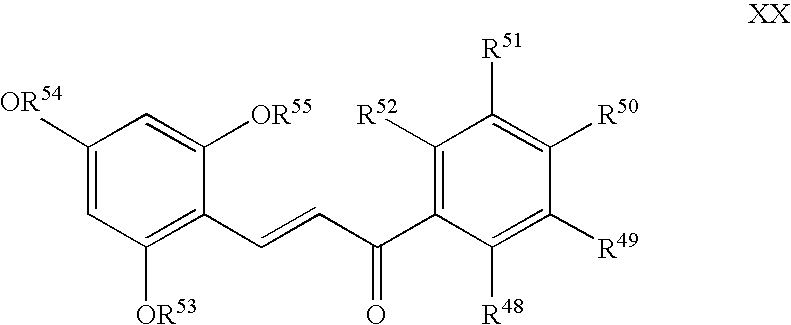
C1([OR54])=CC([OR53])=C(C=CC(C2=C([R52])C([R51])=C([R50])C([R49])=C2[R48])=O)C([OR55])=C1
